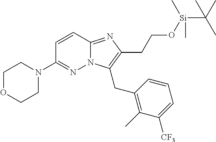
C1OCCN(C2=NN3C(=NC(CCO[Si](C)(C)C(C)(C)C)=C3CC3=C(C)C([CF3])=CC=C3)C=C2)C1
